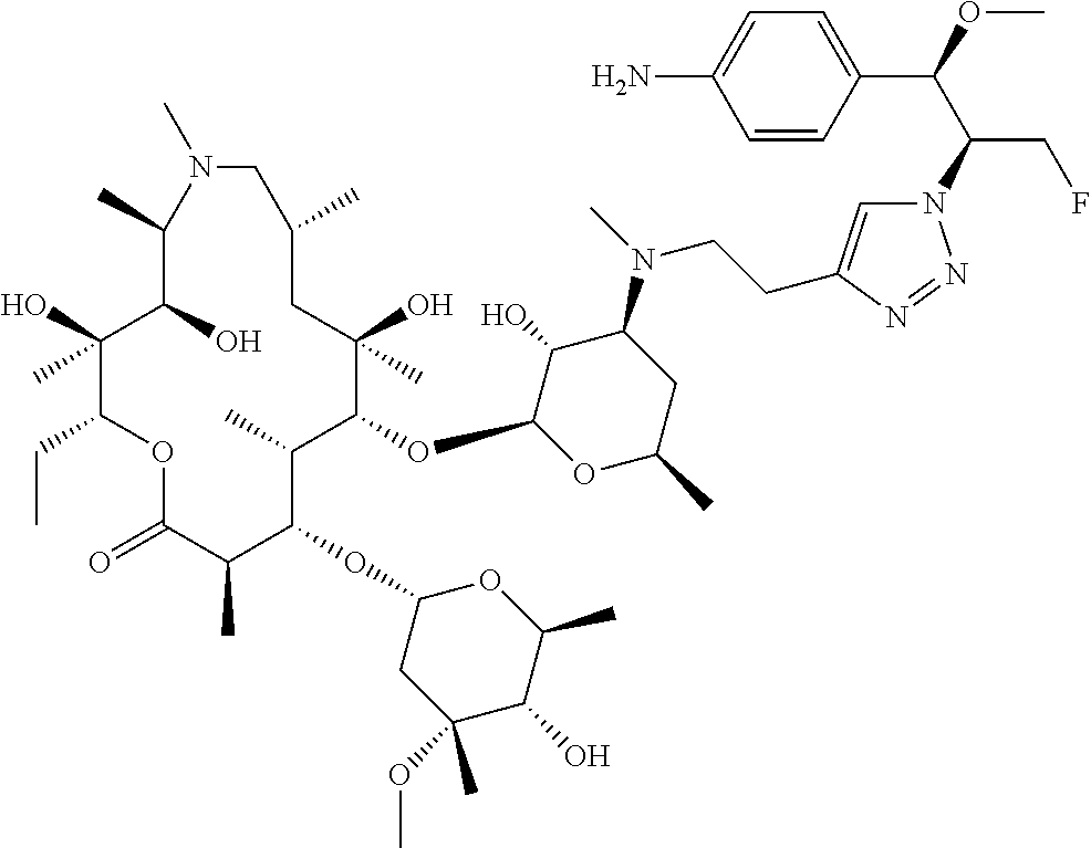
C1(O)(C)C(CC)OC(=O)C(C)C(OC2CC(OC)(C)C(O)C(C)O2)C(C)C(OC2OC(C)CC(N(C)CCC3=CN(C(C(OC)C4=CC=C(N)C=C4)CF)N=N3)C2O)C(O)(C)CC(C)CN(C)C(C)C1O
